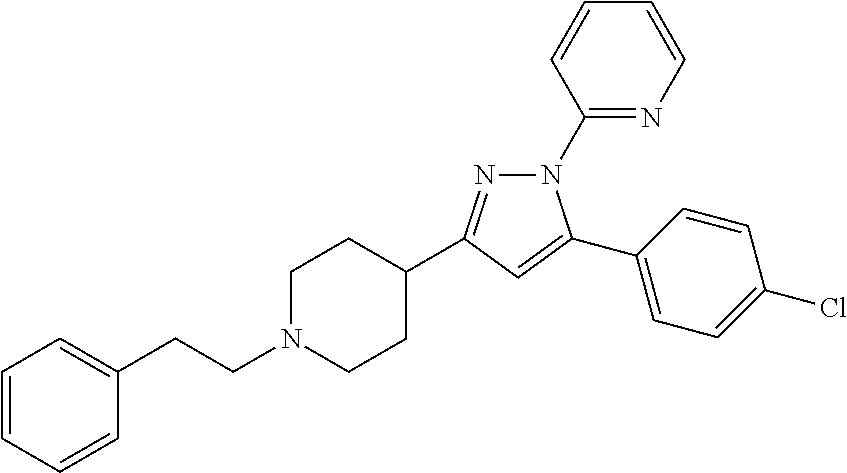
C1=CC=CC(CCN2CCC(C3=NN(C4=NC=CC=C4)C(C4=CC=C(Cl)C=C4)=C3)CC2)=C1
